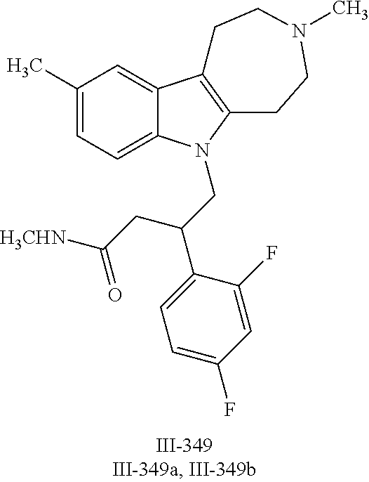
C12=CC(C)=CC=C1N(CC(C1=CC=C(F)C=C1F)CC([NHCH3])=O)C1=C2CCN(C)CC1
